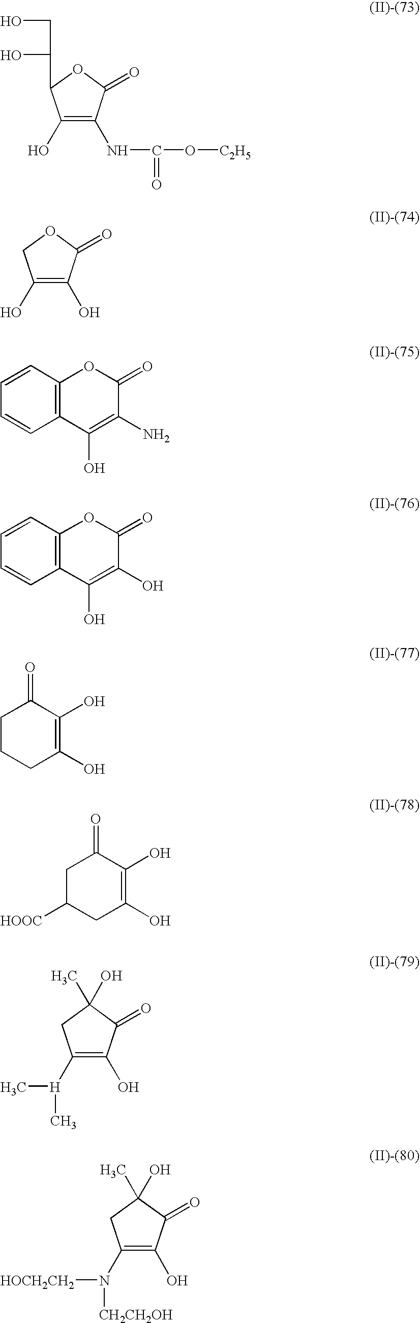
C1(O)=C(NC(O[C2H5])=O)C(=O)OC1C(O)CO.C1(O)=C(O)C(=O)OC1.C1=CC2=C(C=C1)C(O)=C(N)C(=O)O2.C1=CC2=C(C=C1)C(O)=C(O)C(=O)O2.C1CC(=O)C(O)=C(O)C1.C1([HOOC])CC(=O)C(O)=C(O)C1.C1([H](C)C)=C(O)C(=O)C(O)(C)C1.C1(N([CH2CH2OH])[HOCH2CH2])=C(O)C(=O)C(O)(C)C1
